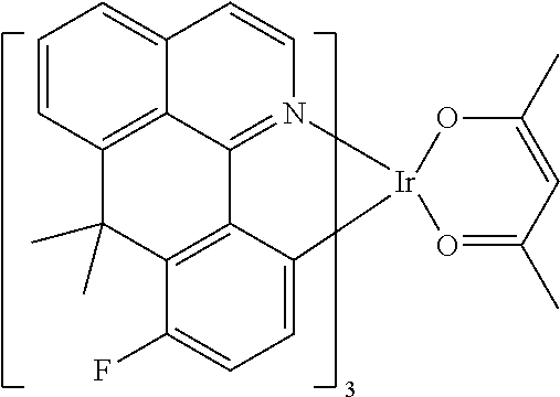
C1=CC2=CC=CC3=C2C2=N1[Ir]1(O=C(C)C=C(C)O1)C1=CC=C(F)C(=C21)C3(C)C
